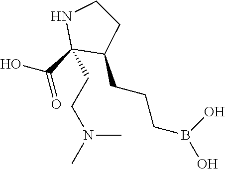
OC(=O)C1(CCN(C)C)C(CCCB(O)O)CCN1
